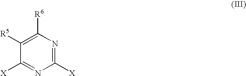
C1([X])=NC([R6])=C([R5])C([X])=N1
